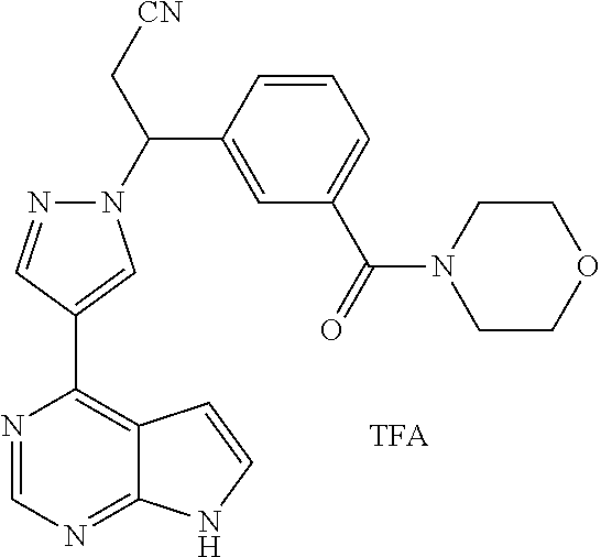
N1=CN=C2C(=C1C1=CN(C(C3=CC(C(N4CCOCC4)=O)=CC=C3)C[CN])N=C1)C=CN2
